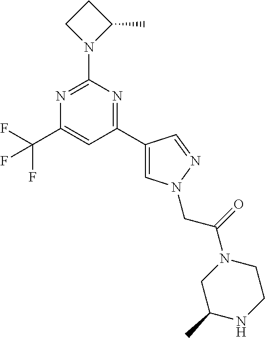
C1(C2=CN(CC(=O)N3CC(C)NCC3)N=C2)=NC(N2C(C)CC2)=NC(C(F)(F)F)=C1
